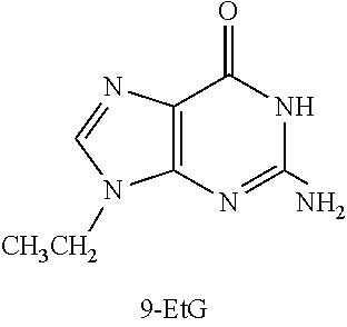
C12=C(N=C(N)NC1=O)N([CH3CH2])C=N2
